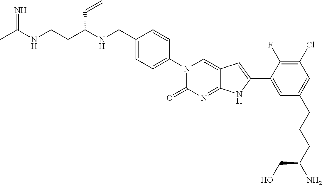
CC(NCCC(NCC1=CC=C(N2C(=O)N=C3C(=C2)C=C(C2=CC(CCCC(N)CO)=CC(Cl)=C2F)N3)C=C1)C=C)=N
